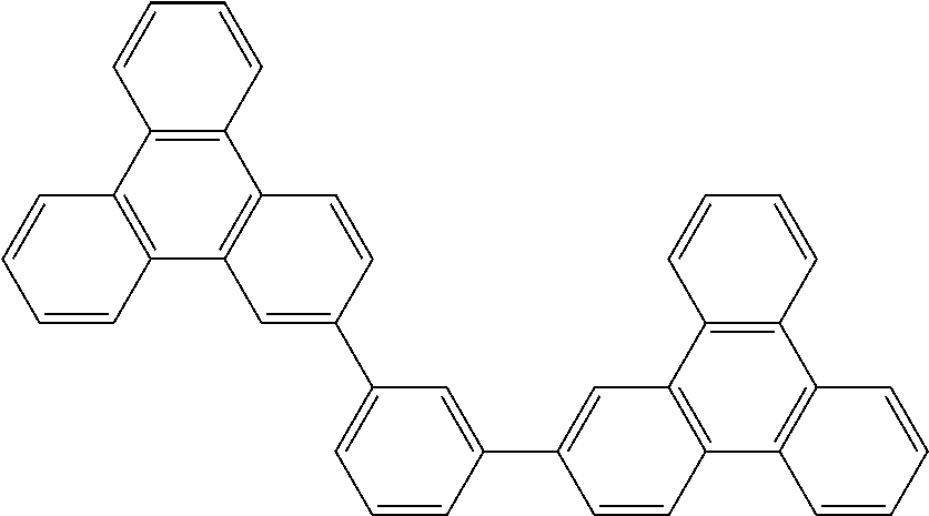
C1=CC2=C(C=C1)C1=C(C3=C2C=CC=C3)C=C(C2=CC=CC(C3=CC4=C(C=C3)C3=C(C5=C4C=CC=C5)C=CC=C3)=C2)C=C1
